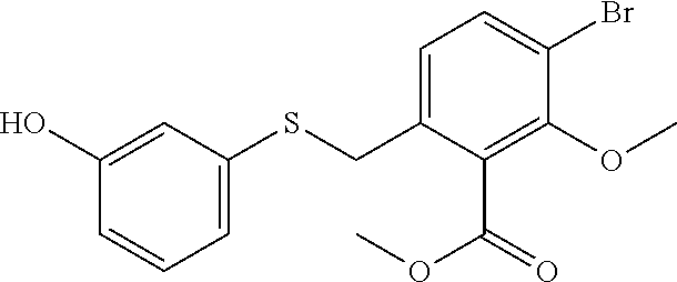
C1=C(CSC2=CC=CC(O)=C2)C(C(=O)OC)=C(OC)C(Br)=C1
